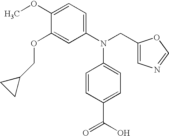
C1(OC)=CC=C(N(CC2=CN=CO2)C2=CC=C(C(O)=O)C=C2)C=C1OCC1CC1
